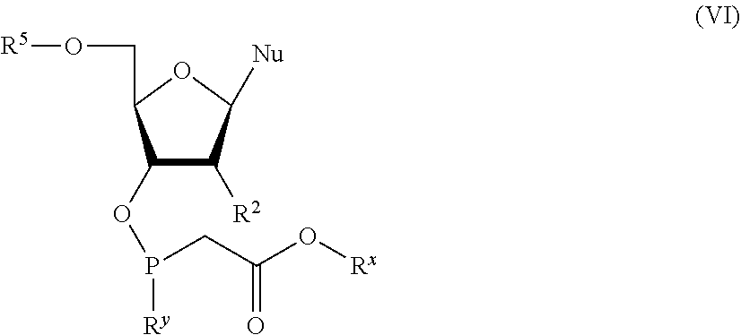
C1(OP([Ry])CC(O[Rx])=O)C([R2])C([Nu])OC1CO[R5]
